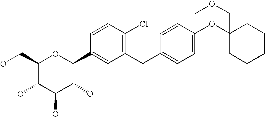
C1(CO)C(O)C(O)C(O)C(C2=CC(CC3=CC=C(OC4(COC)CCCCC4)C=C3)=C(Cl)C=C2)O1
